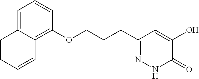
C1(OCCCC2=NNC(=O)C(O)=C2)=C2C(=CC=C1)C=CC=C2
